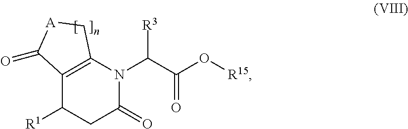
C12=C(N(C(C(O[R15])=O)[R3])C(=O)CC1[R1])C[A]C2=O
